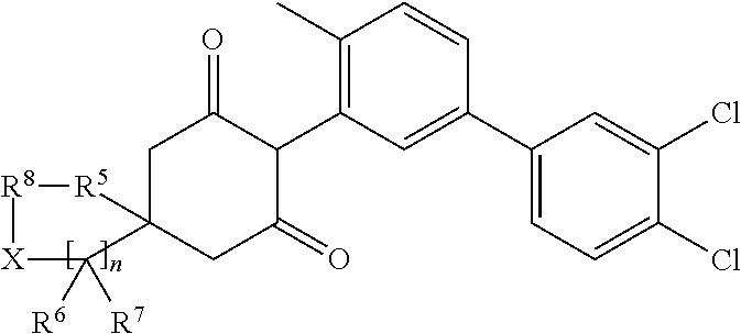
C1C2(CC(=O)C(C3=C(C)C=CC(C4=CC=C(Cl)C(Cl)=C4)=C3)C1=O)C([R6])([R7])[X][R8][R5]2
